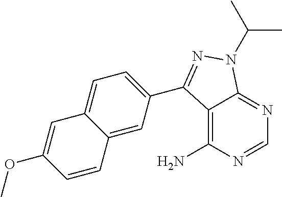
C1=NC(N)=C2C(=N1)N(C(C)C)N=C2C1=CC=C2C(=C1)C=CC(OC)=C2
